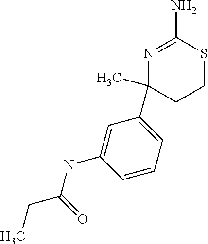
N1=C(N)SCCC1(C1=CC=CC(NC(=O)CC)=C1)C
